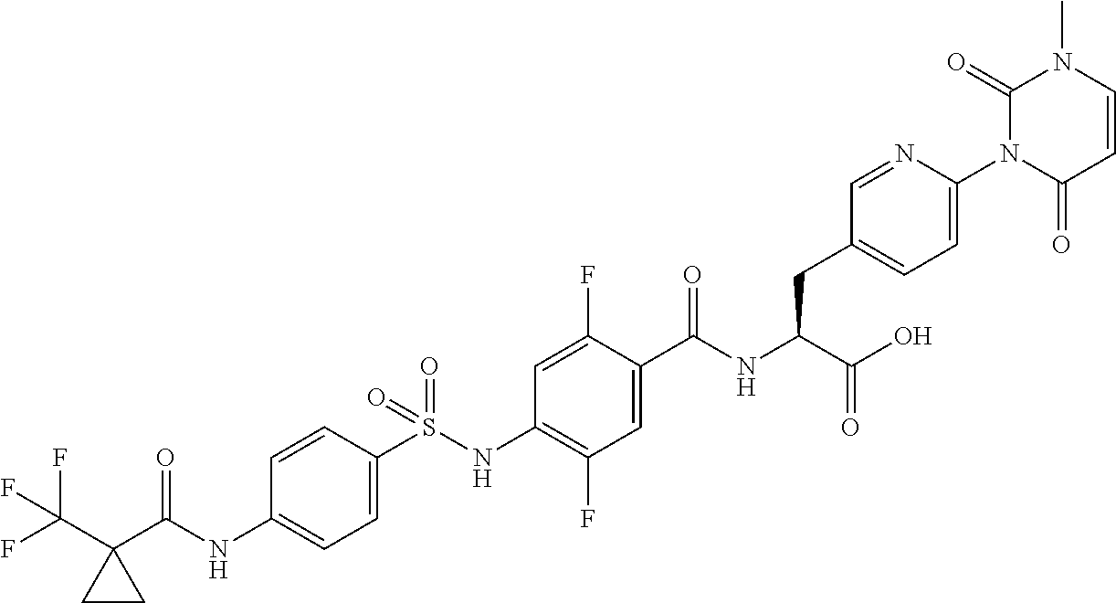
C1=C(S(NC2=C(F)C=C(C(NC(C(O)=O)CC3=CC=C(N4C(=O)C=CN(C)C4=O)N=C3)=O)C(F)=C2)(=O)=O)C=CC(NC(C2(C(F)(F)F)CC2)=O)=C1
